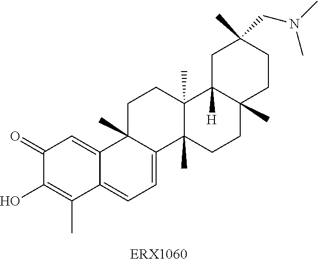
C1(=O)C(O)=C(C)C2=CC=C3C(C)(C2=C1)CCC1(C)C3(C)CCC2(C)C1([H])CC(C)(CN(C)C)CC2
